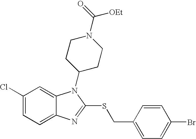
C1(Cl)=CC=C2C(=C1)N(C1CCN(C([OEt])=O)CC1)C(SCC1=CC=C(Br)C=C1)=N2
